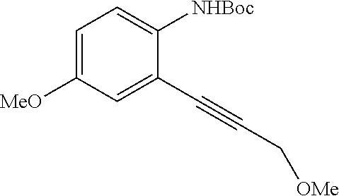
C1=C([MeO])C=C(C#CC[OMe])C([NHBoc])=C1
